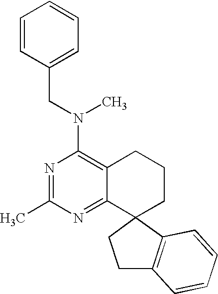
C(N(C)C1=C2C(=NC(C)=N1)C1(CCC2)C2=C(CC1)C=CC=C2)C1=CC=CC=C1
